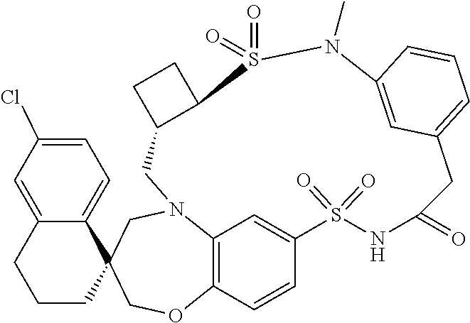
C1N2C3=C(C=CC(=C3)S(=O)(=O)NC(=O)CC3=CC=CC(=C3)N(C)S(=O)(=O)C3C1CC3)OCC1(C3=CC=C(Cl)C=C3CCC1)C2
